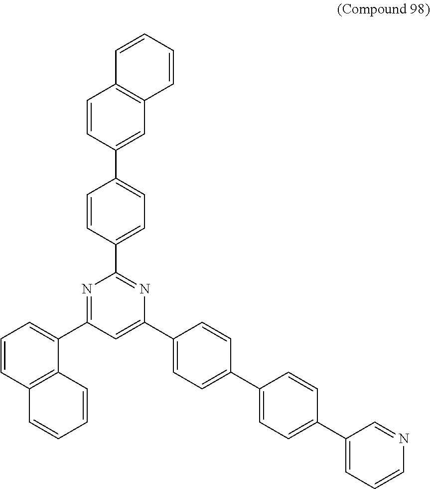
N1=C(C2=CC=CC3=C2C=CC=C3)C=C(C2=CC=C(C3=CC=C(C4=CC=CN=C4)C=C3)C=C2)N=C1C1=CC=C(C2=CC3=C(C=C2)C=CC=C3)C=C1
